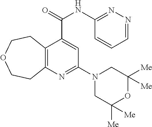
C12=C(N=C(N3CC([Me])([Me])OC([Me])([Me])C3)C=C1C(NC1=NN=CC=C1)=O)CCOCC2
